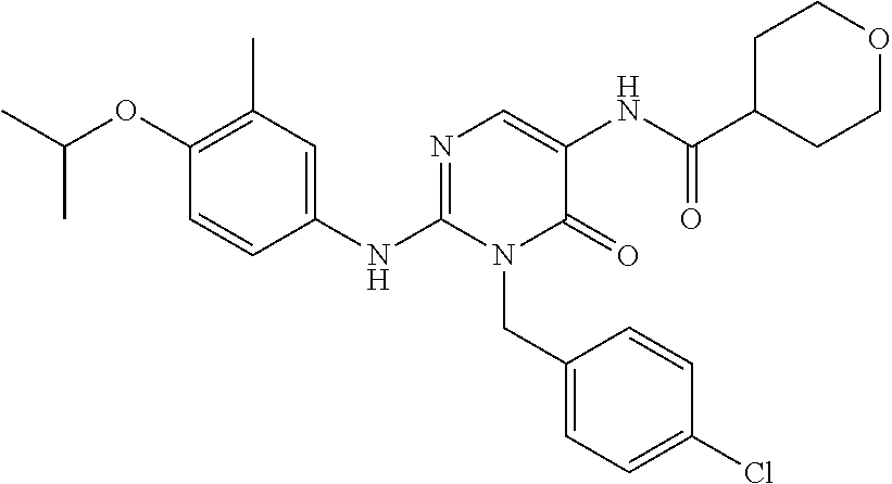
C1(OC(C)C)=C(C)C=C(NC2=NC=C(NC(C3CCOCC3)=O)C(=O)N2CC2=CC=C(Cl)C=C2)C=C1
